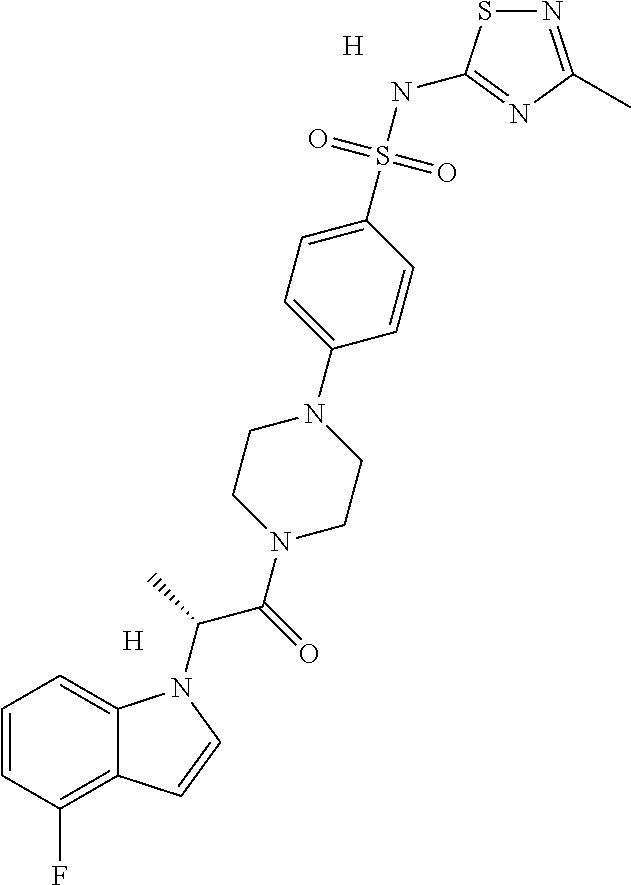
[H].C1=CC(F)=C2C(=C1)N(C(C)C(=O)N1CCN(C3=CC=C(S(NC4=NC(C)=NS4)(=O)=O)C=C3)CC1)C=C2.[H]
